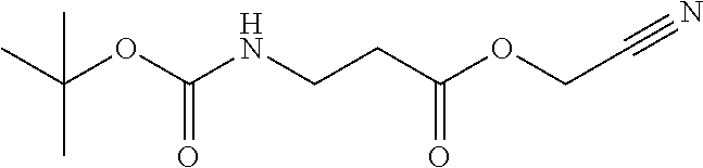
CC(OC(NCCC(OCC#N)=O)=O)(C)C
